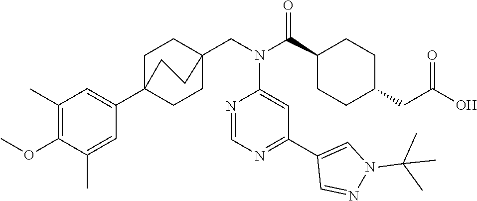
C1(C(N(CC23CCC(C4=CC(C)=C(OC)C(C)=C4)(CC2)CC3)C2=CC(C3=CN(C(C)(C)C)N=C3)=NC=N2)=O)CCC(CC(O)=O)CC1
